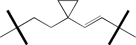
C(CCC1(C=CC(C)(C)C)CC1)(C)(C)C
